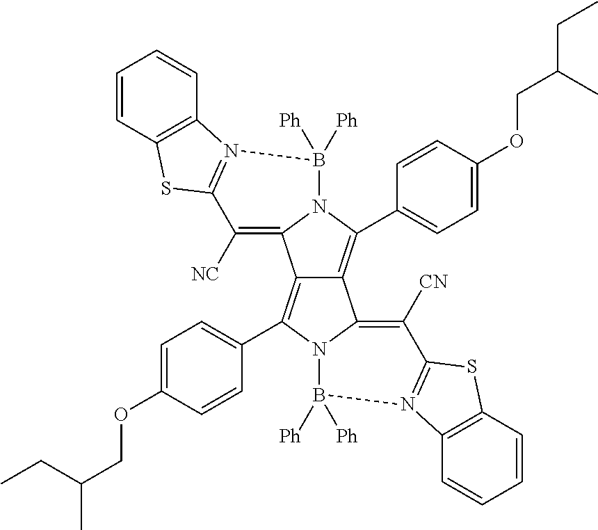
C12=C(C3=CC=C(OCC(CC)C)C=C3)N3C(=C([NC])C4=N(B3([Ph])[Ph])C3=C(C=CC=C3)S4)C1=C(C1=CC=C(OCC(C)CC)C=C1)N1C2=C([CN])C2=N(B1([Ph])[Ph])C1=C(C=CC=C1)S2
